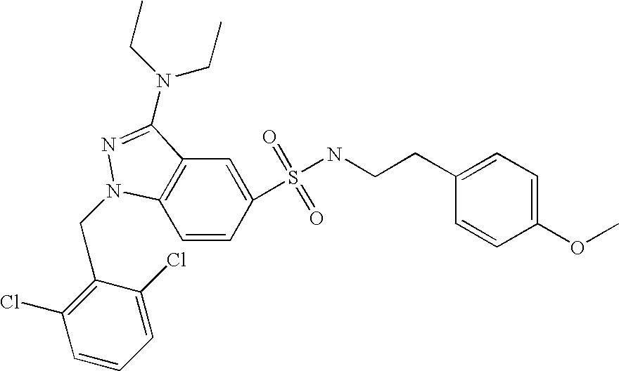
C1=CC(S(=O)(=O)NCCC2=CC=C(OC)C=C2)=CC2=C1N(CC1=C(Cl)C=CC=C1Cl)N=C2N(CC)CC
